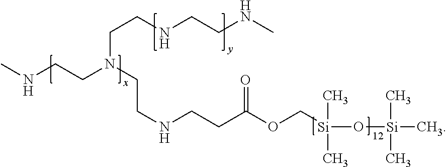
CNCCN(CCNCCC(OC[Si](O[Si](C)(C)C)(C)C)=O)CCNCCNC
